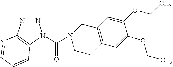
N1=NC2=C(N1C(N1CCC3=C(C1)C=C(OCC)C(OCC)=C3)=O)C=CC=N2
